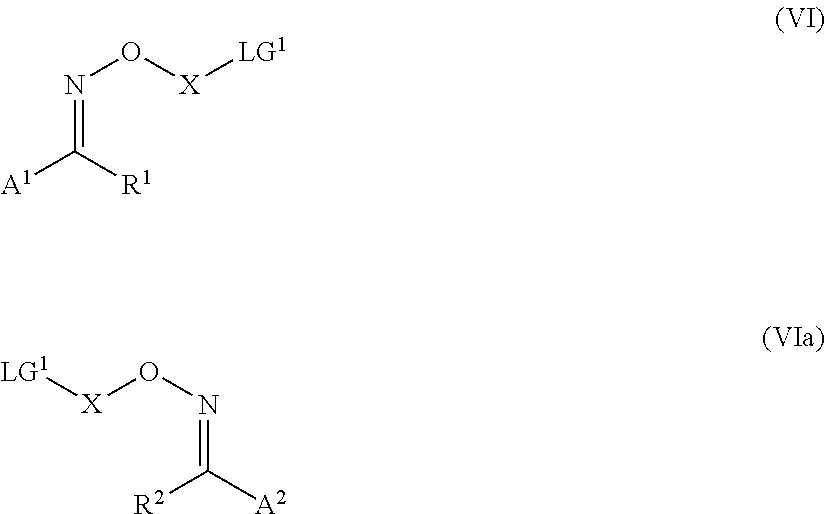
[A1]C([R1])=NO[X][LG1].[R2]C([A2])=NO[X][LG1]
